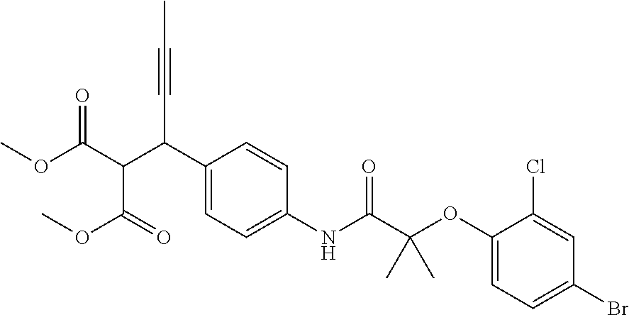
C1(C(C(C(OC)=O)C(=O)OC)C#CC)=CC=C(NC(C(OC2=CC=C(Br)C=C2Cl)(C)C)=O)C=C1
